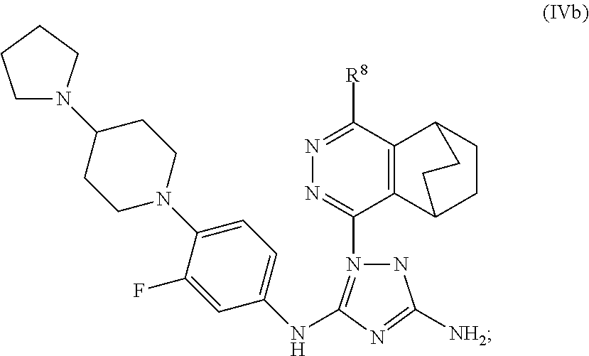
N1N(C2=NN=C([R8])C3=C2C2CCC3CC2)=C(NC2=CC=C(N3CCC(N4CCCC4)CC3)C(F)=C2)N=C1[NH2]
